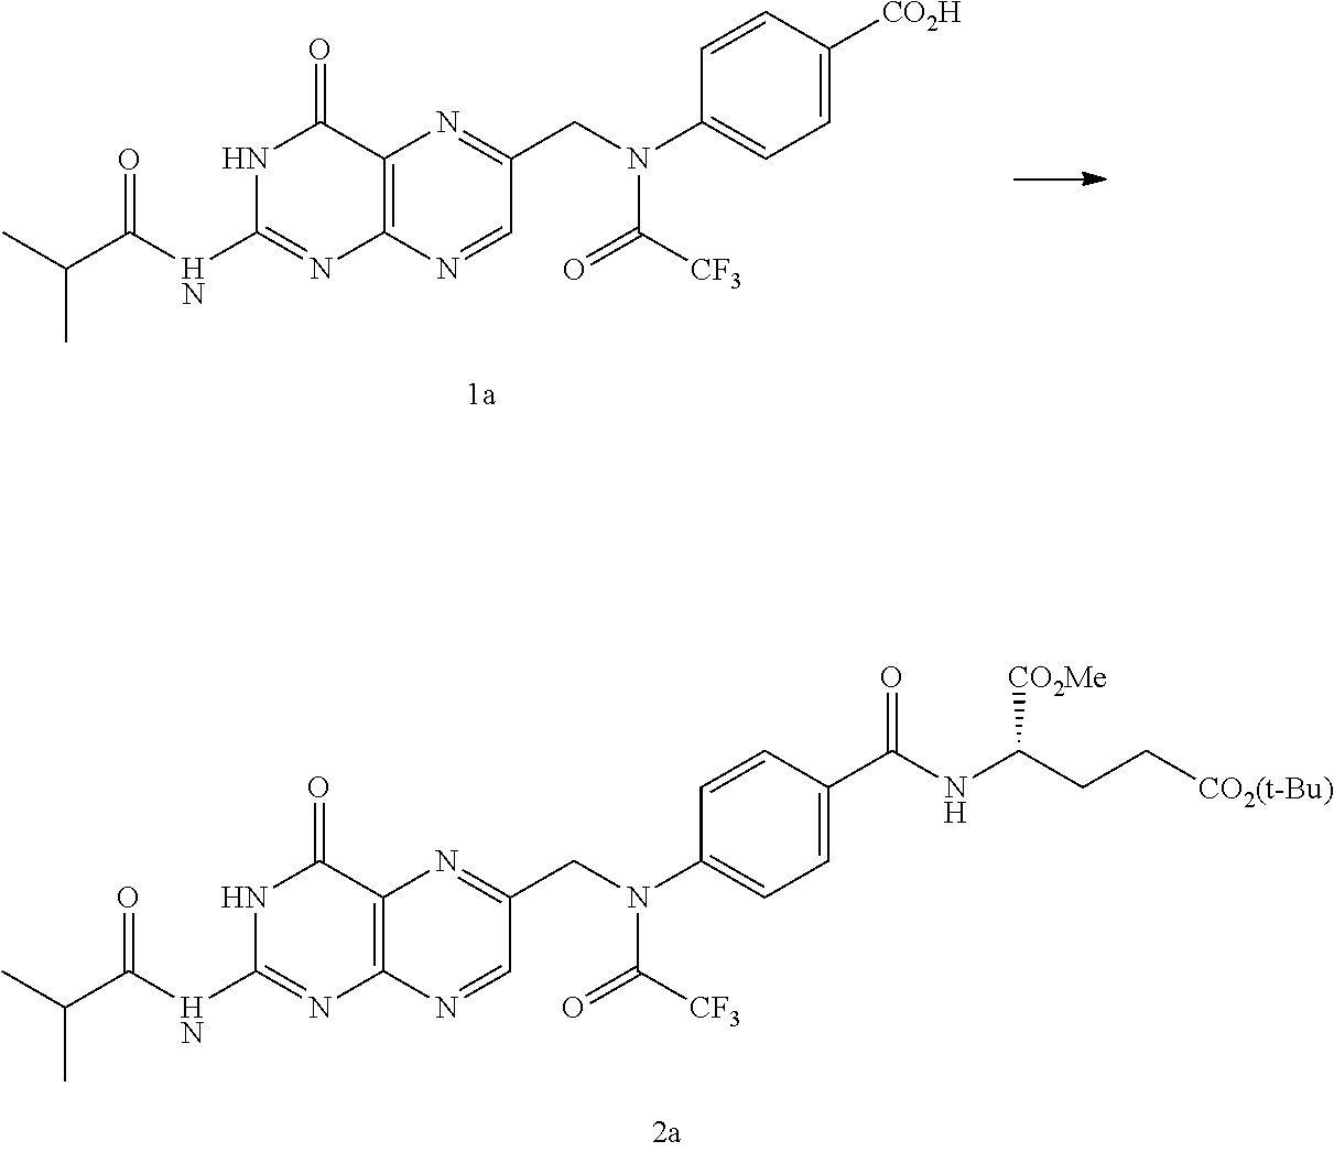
C12=C(C(=O)NC(NC(=O)C(C)C)=N1)N=C(CN(C(=O)[CF3])C1=CC=C(C(NC(CC[CO2(t-Bu)])[CO2Me])=O)C=C1)C=N2.C12=C(C(=O)NC(NC(=O)C(C)C)=N1)N=C(CN(C(=O)[CF3])C1=CC=C([CO2H])C=C1)C=N2
